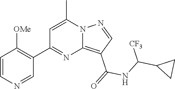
C12=C(C(=O)NC(C3CC3)[CF3])C=NN1C(C)=CC(C1=C([OMe])C=CN=C1)=N2
